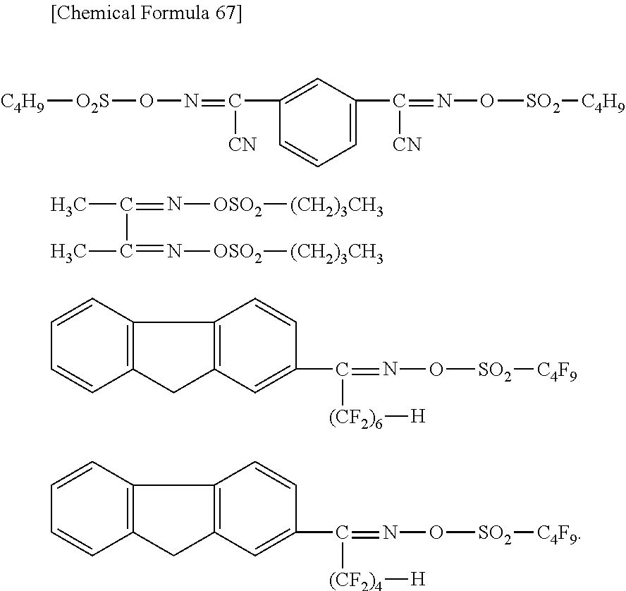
[C4H9][O2S]ON=C([CN])C1=CC(C(=NO[SO2][C4H9])[CN])=CC=C1.CC(C(C)=N[OSO2][(CH2)3CH3])=N[OSO2][(CH2)3CH3].C1=CC2=C(C=C1)CC1=C2C=CC(C([(CF2)6][H])=NO[SO2][C4F9])=C1.C1=CC2=C(C=C1)CC1=C2C=CC(C([(CF2)4][H])=NO[SO2][C4F9])=C1
